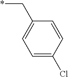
C(C1=CC=C(Cl)C=C1)*
